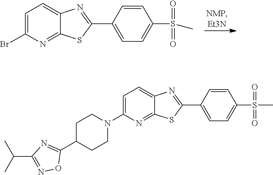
C1=C(Br)N=C2C(=C1)N=C(C1=CC=C(S(=O)(=O)C)C=C1)S2.C1=C(N2CCC(C3=NC(C(C)C)=NO3)CC2)N=C2C(=C1)N=C(C1=CC=C(S(=O)(=O)C)C=C1)S2
